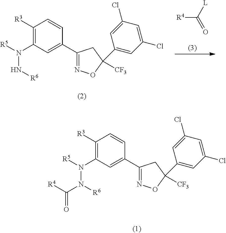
[R4]C([L])=O.C1([R3])=C(N([R5])N[R6])C=C(C2=NOC(C3=CC(Cl)=CC(Cl)=C3)([CF3])C2)C=C1.C1([R3])=C(N([R5])N([R6])C([R4])=O)C=C(C2=NOC(C3=CC(Cl)=CC(Cl)=C3)([CF3])C2)C=C1
